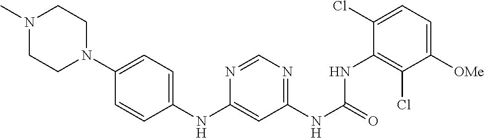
C1([OMe])=CC=C(Cl)C(NC(NC2=NC=NC(NC3=CC=C(N4CCN(C)CC4)C=C3)=C2)=O)=C1Cl
